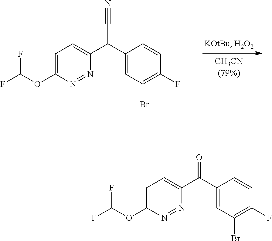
C1=C(OC(F)F)N=NC(C(C2=CC(Br)=C(F)C=C2)C#N)=C1.C1=C(OC(F)F)N=NC(C(C2=CC(Br)=C(F)C=C2)=O)=C1
